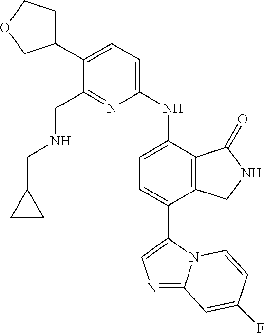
N1=C2N(C(C3=CC=C(NC4=CC=C(C5CCOC5)C(CNCC5CC5)=N4)C4=C3CNC4=O)=C1)C=CC(F)=C2
